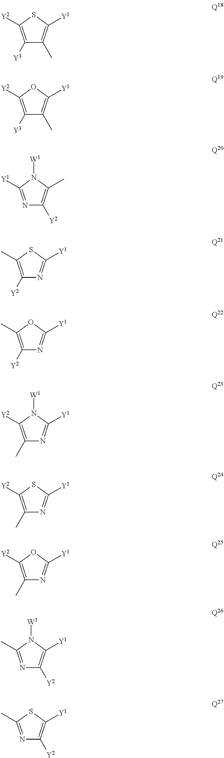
C1([Y3])=C([Y2])SC([Y1])=C1C.C1([Y3])=C([Y2])OC([Y1])=C1C.N1=C([Y1])N([W1])C(C)=C1[Y2].C1([Y2])=C(C)SC([Y1])=N1.C1([Y2])=C(C)OC([Y1])=N1.C1(C)=C([Y2])N([W1])C([Y1])=N1.C1(C)=C([Y2])SC([Y1])=N1.C1(C)=C([Y2])OC([Y1])=N1.N1=C(C)N([W1])C([Y1])=C1[Y2].N1=C(C)SC([Y1])=C1[Y2]
